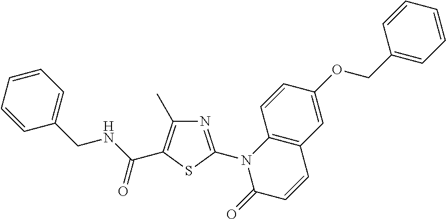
C1(CNC(=O)C2=C(C)N=C(N3C(=O)C=CC4=C3C=CC(OCC3=CC=CC=C3)=C4)S2)=CC=CC=C1
